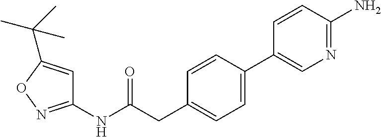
C1(NC(CC2=CC=C(C3=CN=C(N)C=C3)C=C2)=O)=NOC(C(C)(C)C)=C1
